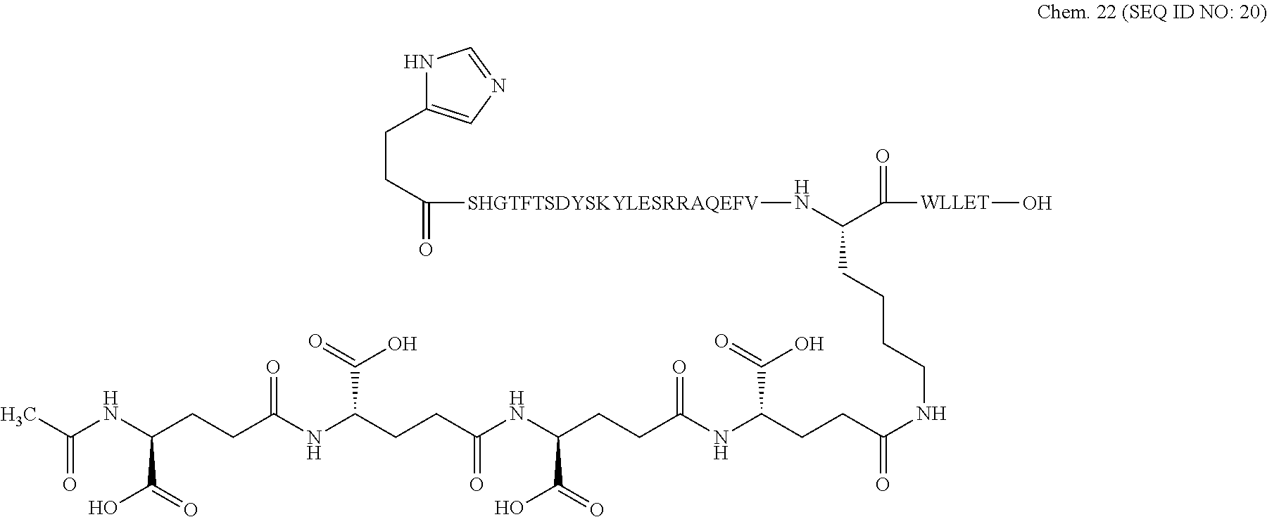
N1C(CCC([SHGTFTSDYSKYLESRRAQEFV]NC(C([WLLET]O)=O)CCCCNC(=O)CCC(NC(CCC(NC(CCC(NC(CCC(NC(C)=O)C(O)=O)=O)C(O)=O)=O)C(=O)O)=O)C(=O)O)=O)=CN=C1
